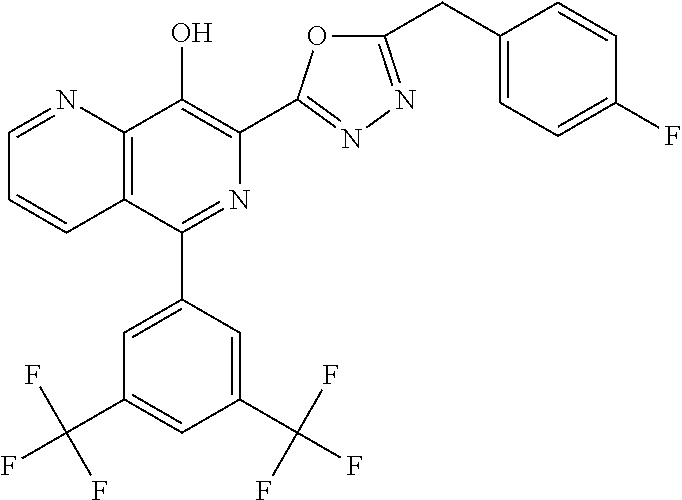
C1=NC2=C(C=C1)C(C1=CC(C(F)(F)F)=CC(C(F)(F)F)=C1)=NC(C1=NN=C(CC3=CC=C(F)C=C3)O1)=C2O
